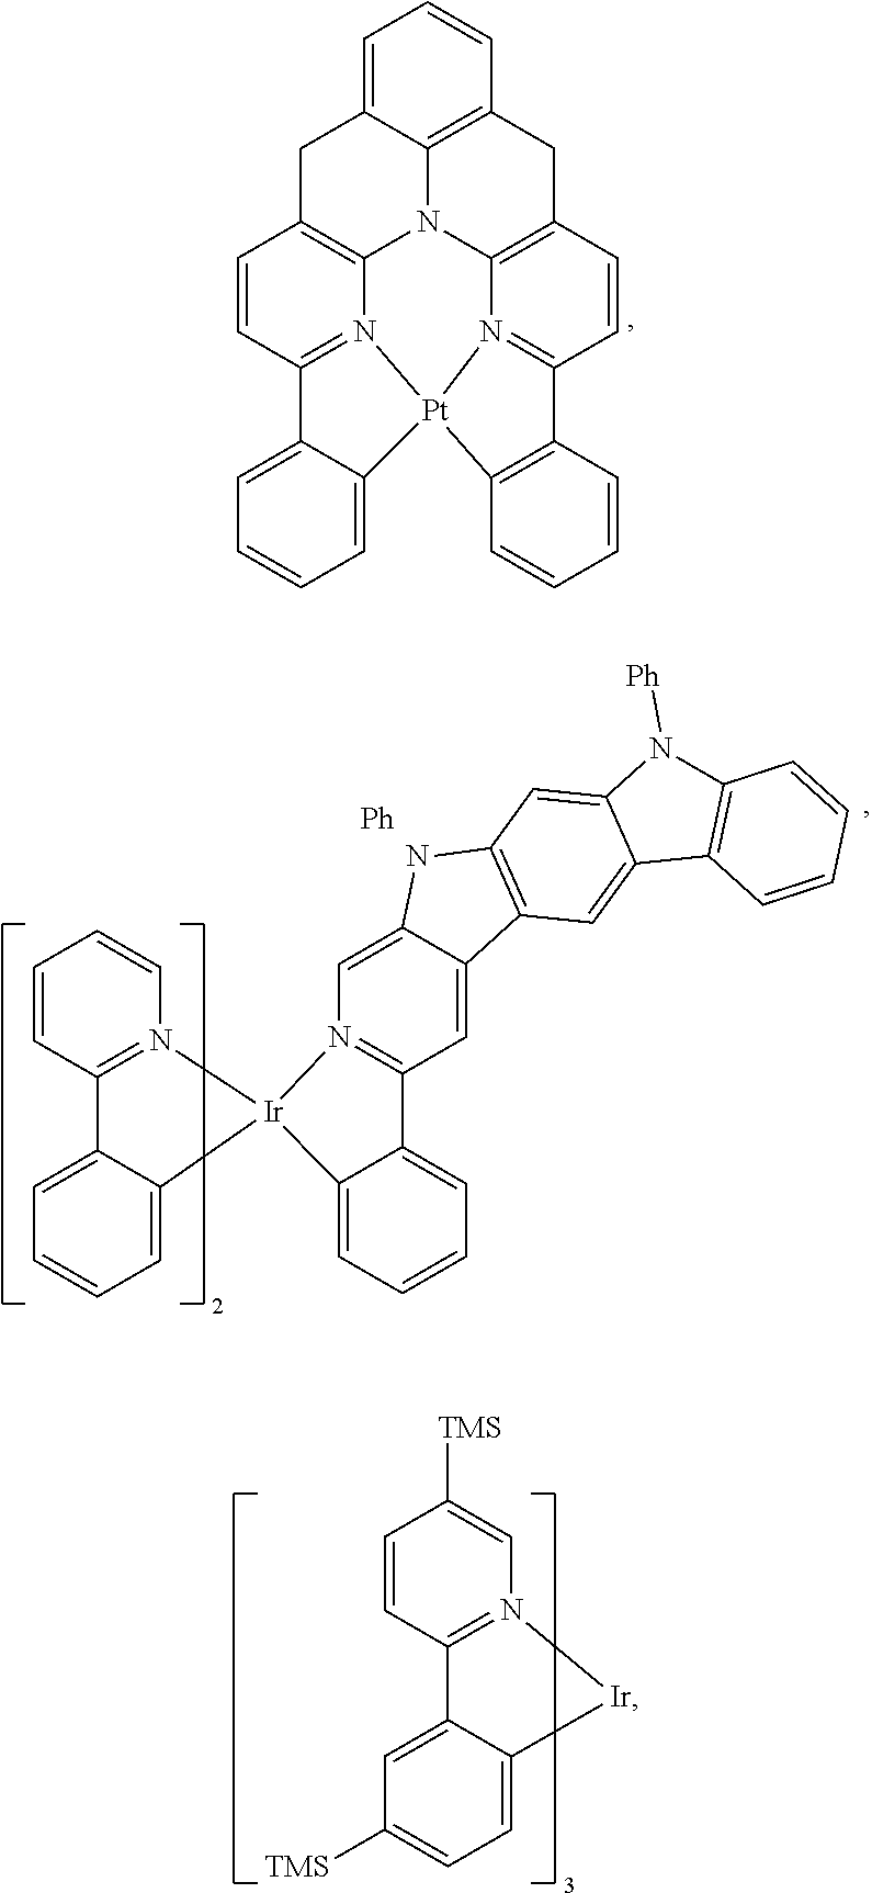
C1=CC2=N(C=C1)[Ir]1(C3=CC=CC=C23)N2=C(C=C3C(=C2)NC2=C3C=C3C(=C2)N([Ph])C2=C3C=CC=C2)C2=CC=CC=C21.C1=CC2=N(C=C1[TMS])[Ir]C1=CC=C([TMS])C=C21.C1=C2C3=C(C=C1)CC1=C4N3C3=C(C2)C=CC2=N3[Pt]3(N4=C(C=C1)C1=C3C=CC=C1)C1=CC=CC=C21
